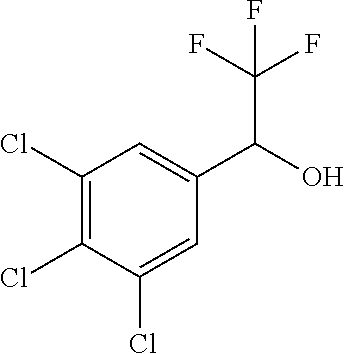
C1(Cl)=C(Cl)C(Cl)=CC(C(O)C(F)(F)F)=C1
